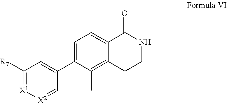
C1=C(C2=CC([R7])=[X1][X2]=C2)C(C)=C2C(=C1)C(=O)NCC2
